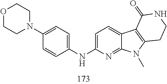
O1CCN(C2=CC=C(NC3=CC=C4C(=N3)N(C)C3=C4C(=O)NCC3)C=C2)CC1
